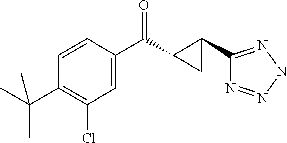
C1=CC(C(C2C(C3=NNN=N3)C2)=O)=CC(Cl)=C1C(C)(C)C
